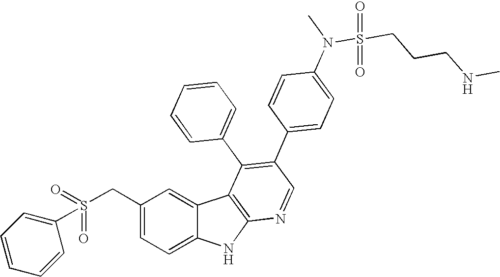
C(C1=CC=C2C(=C1)C1=C(N2)N=CC(C2=CC=C(N(S(CCCNC)(=O)=O)C)C=C2)=C1C1=CC=CC=C1)S(C1=CC=CC=C1)(=O)=O
